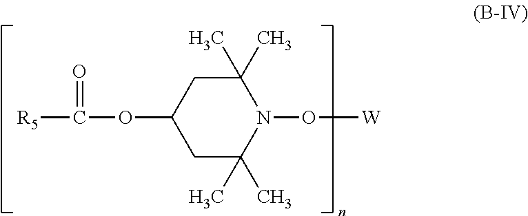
O(C1CC(C)(C)N(O[W])C(C)(C)C1)C([R5])=O
